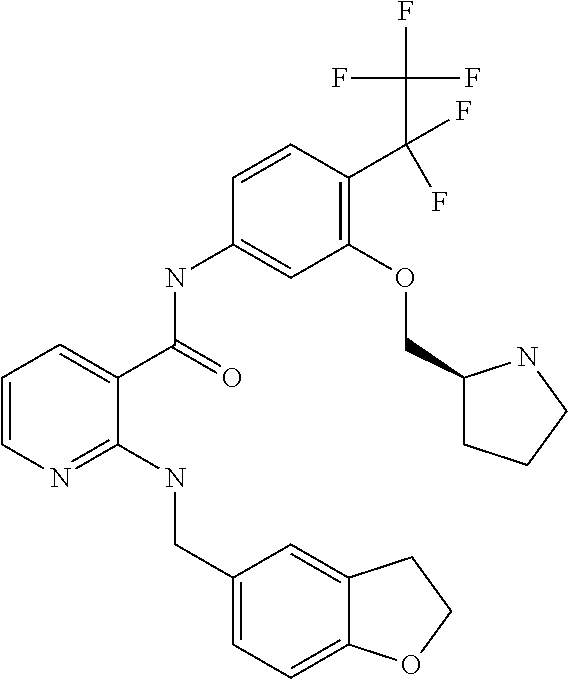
C1=CN=C(NCC2=CC=C3C(=C2)CCO3)C(C(NC2=CC(OCC3CCCN3)=C(C(F)(F)C(F)(F)F)C=C2)=O)=C1
